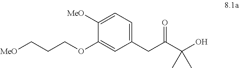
[MeO]CCCOC1=CC(CC(=O)C(O)(C)C)=CC=C1[MeO]
